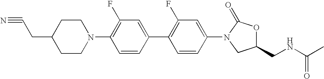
N#CCC1CCN(C2=C(F)C=C(C3=C(F)C=C(N4CC(CNC(C)=O)OC4=O)C=C3)C=C2)CC1
